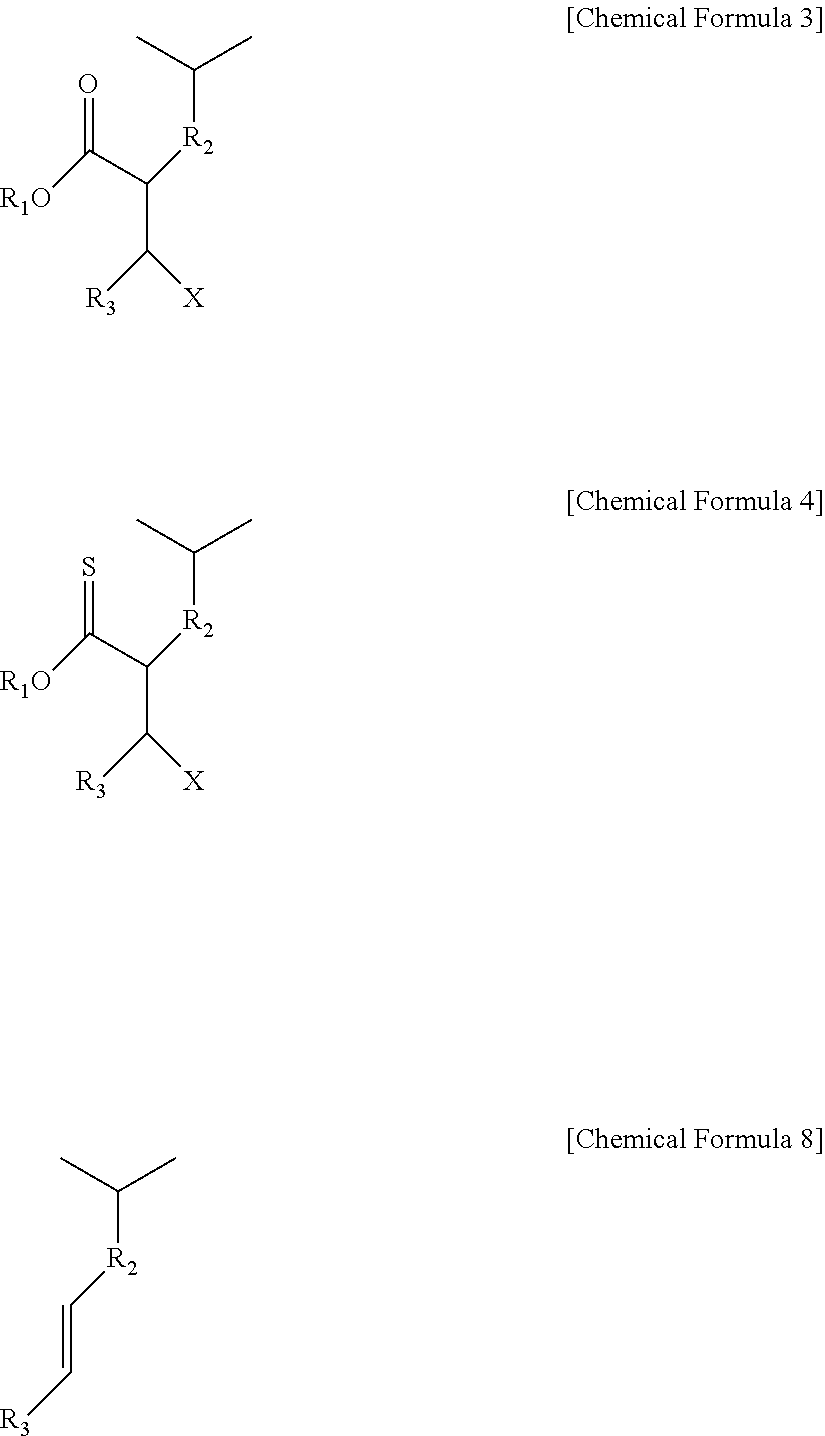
CC(C)[R2]C(C([R1O])=O)C([X])[R3].CC(C)[R2]C(C([R1O])=S)C([X])[R3].CC(C)[R2]C=C[R3]
